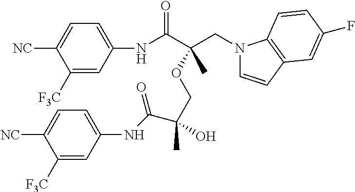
C1([F3C])=CC(NC(C(CN2C=CC3=C2C=CC(F)=C3)(OCC(C(NC2=CC=C([NC])C([F3C])=C2)=O)(C)O)C)=O)=CC=C1[NC]
